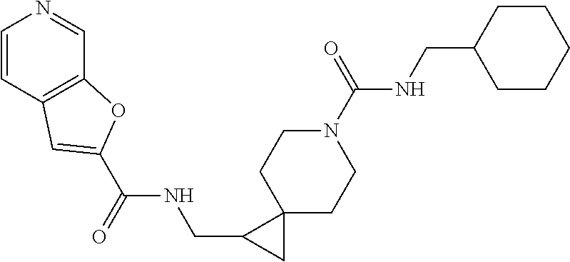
C12(CCN(C(NCC3CCCCC3)=O)CC1)C(CNC(C1=CC3=C(C=NC=C3)O1)=O)C2
